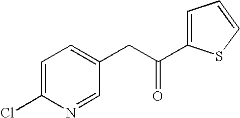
C1=C(Cl)N=CC(CC(=O)C2=CC=CS2)=C1
